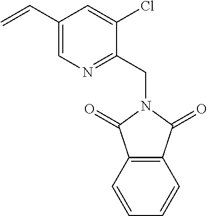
C1(C=C)=CN=C(CN2C(=O)C3=C(C=CC=C3)C2=O)C(Cl)=C1
